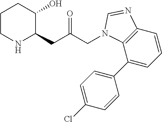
C1CNC(CC(CN2C3=C(C=CC=C3C3=CC=C(Cl)C=C3)N=C2)=O)C(O)C1
